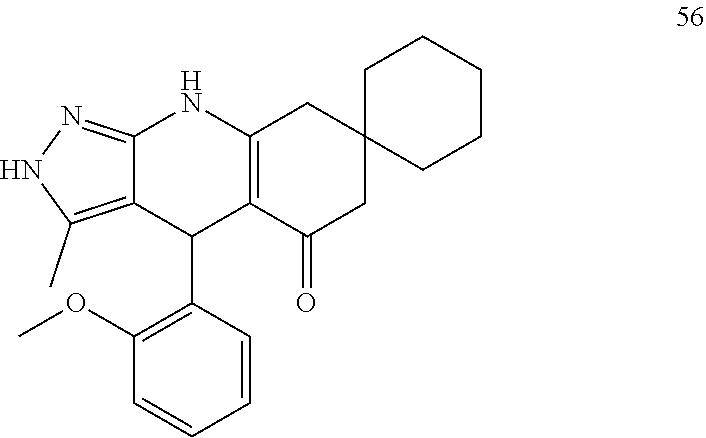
C12=NNC(C)=C1C(C1=C(OC)C=CC=C1)C1=C(N2)CC2(CC1=O)CCCCC2
